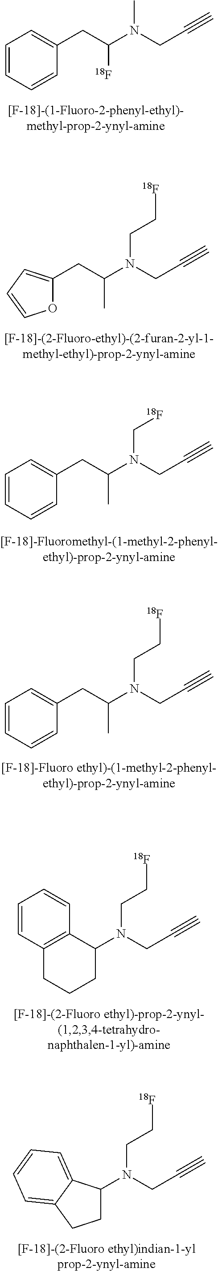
N(CC#C)(CC[18F])C(CC1=CC=CO1)C.N(CC#C)(C(CC1=CC=CC=C1)C)C[18F].N(CC#C)(C(CC1=CC=CC=C1)C)CC[18F].N(CC#C)(C1C2=C(CCC1)C=CC=C2)CC[18F].N(CC#C)(C1CCC2=CC=CC=C12)CC[18F].C1(CC(N(CC#C)C)[18F])=CC=CC=C1
